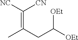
CC(CC([OEt])[OEt])=C([NC])[CN]
